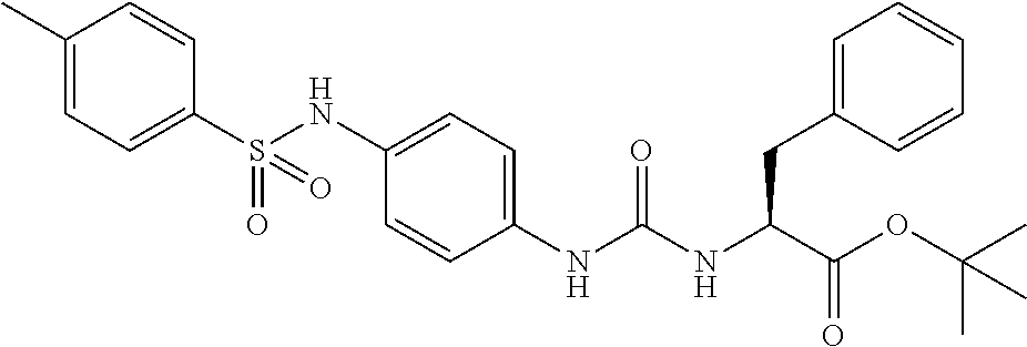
C1(S(NC2=CC=C(NC(NC(C(OC(C)(C)C)=O)CC3=CC=CC=C3)=O)C=C2)(=O)=O)=CC=C(C)C=C1
